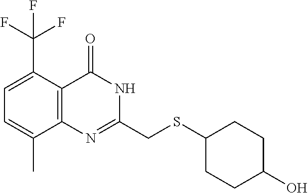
S(C1CCC(O)CC1)CC1=NC2=C(C(C(F)(F)F)=CC=C2C)C(=O)N1
